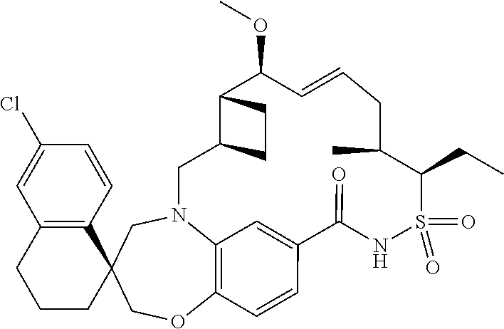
C12=C3OCC4(CN1CC1C(CC1)C(OC)C=CCC(C)C(CC)S(=O)(=O)NC(=O)C(=C2)C=C3)C1=C(CCC4)C=C(Cl)C=C1
